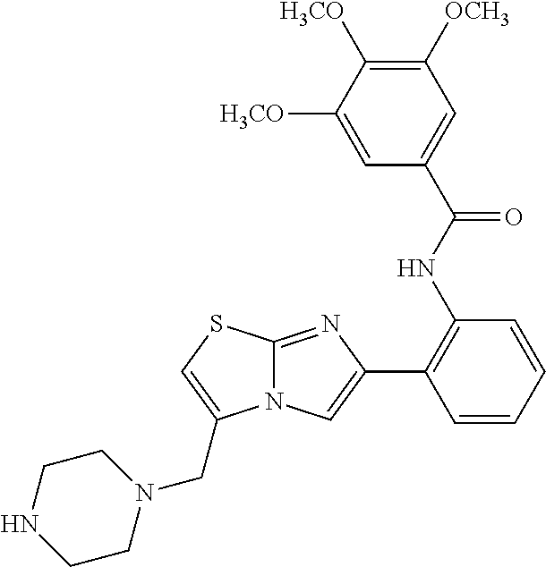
N12C(=NC(C3=C(NC(C4=CC([OCH3])=C([H3CO])C([H3CO])=C4)=O)C=CC=C3)=C1)SC=C2CN1CCNCC1
